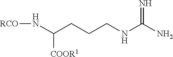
C(CCCNC(N)=N)(N[RCO])[COOR1]
